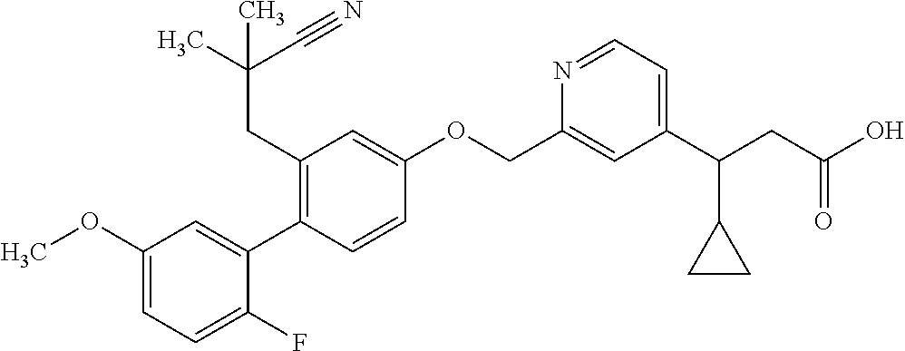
C1(OC)=CC=C(F)C(C2=C(CC(C)(C#N)C)C=C(OCC3=CC(C(CC(O)=O)C4CC4)=CC=N3)C=C2)=C1
